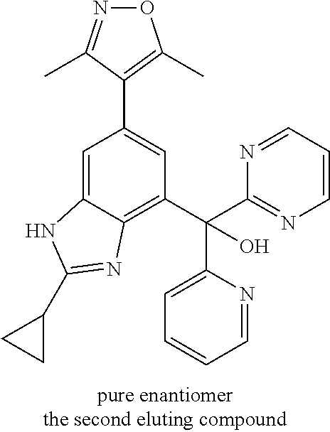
C1=C2C(=C(C(C3=NC=CC=N3)(O)C3=CC=CC=N3)C=C1C1=C(C)ON=C1C)N=C(C1CC1)N2
